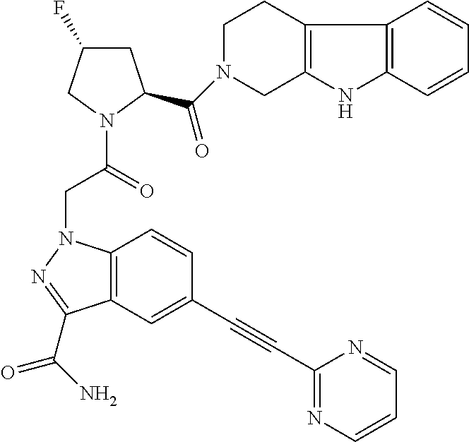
C12=C(C(C(N)=O)=NN1CC(N1C(C(=O)N3CC4=C(CC3)C3=C(N4)C=CC=C3)CC(F)C1)=O)C=C(C#CC1=NC=CC=N1)C=C2
